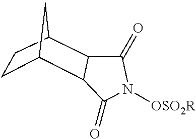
C1C2C3C(C(C1)C2)C(=O)N([OSO2R])C3=O
